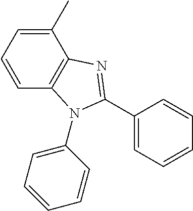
C1=CC2=C(C(C)=C1)N=C(C1=CC=CC=C1)N2C1=CC=CC=C1
